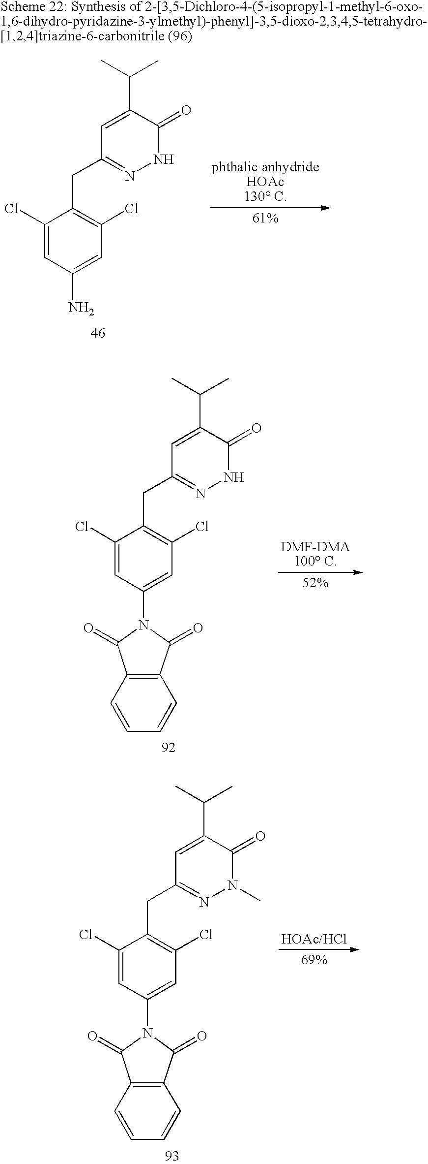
C1=C(C(C)C)C(=O)NN=C1CC1=C(Cl)C=C(N)C=C1Cl.C1=C(C(C)C)C(=O)NN=C1CC1=C(Cl)C=C(N2C(=O)C3=C(C=CC=C3)C2=O)C=C1Cl.C1=C(C(C)C)C(=O)N(C)N=C1CC1=C(Cl)C=C(N2C(=O)C3=C(C=CC=C3)C2=O)C=C1Cl
